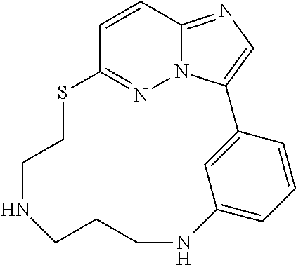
C12=NN3C(=NC=C3C3=CC(=CC=C3)NCCCNCCS1)C=C2
